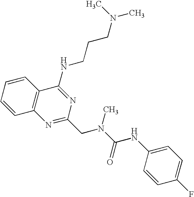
C1=CC=CC2=C1N=C(CN(C(=O)NC1=CC=C(F)C=C1)C)N=C2NCCCN(C)C
